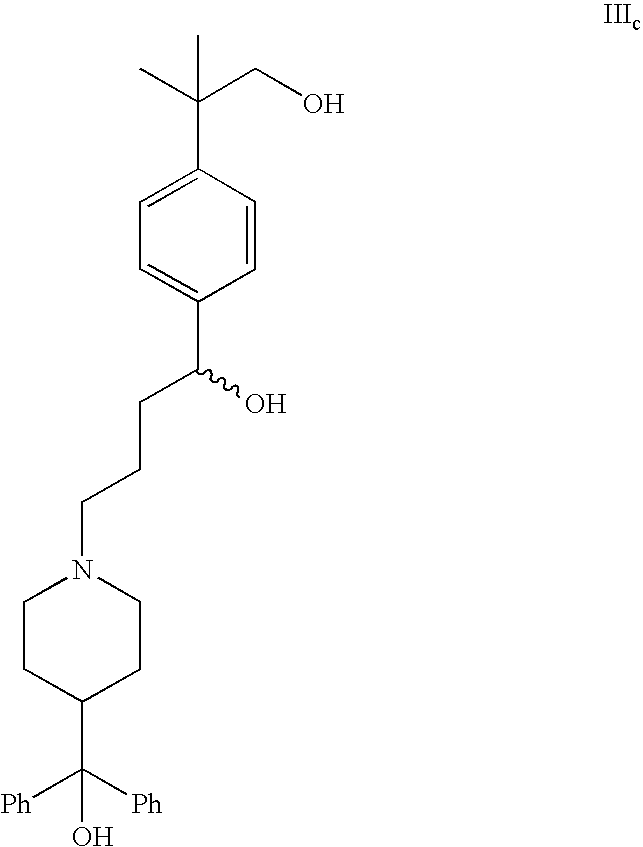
C1=CC(C(C)(CO)C)=CC=C1C(CCCN1CCC(C([Ph])([Ph])O)CC1)O
